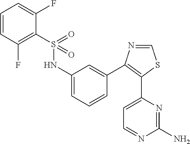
C1=CC(F)=C(S(=O)(=O)NC2=CC=CC(C3=C(C4=CC=NC(N)=N4)SC=N3)=C2)C(F)=C1
